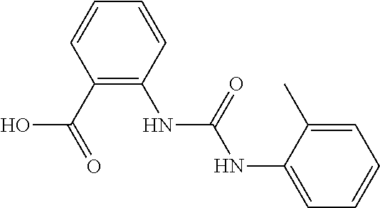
C1=C(C)C(NC(NC2=C(C(O)=O)C=CC=C2)=O)=CC=C1
